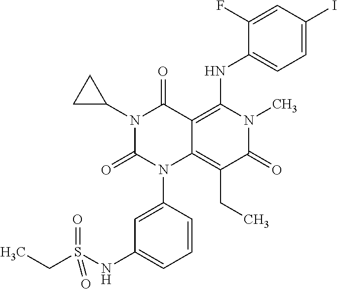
N1(C2CC2)C(=O)N(C2=CC(NS(CC)(=O)=O)=CC=C2)C2=C(CC)C(=O)N(C)C(NC3=CC=C(I)C=C3F)=C2C1=O
